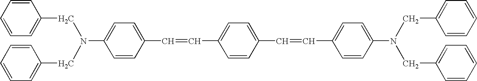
N(C1=CC=C(C=CC2=CC=C(C=CC3=CC=C(N(CC4=CC=CC=C4)CC4=CC=CC=C4)C=C3)C=C2)C=C1)(CC1=CC=CC=C1)CC1=CC=CC=C1
